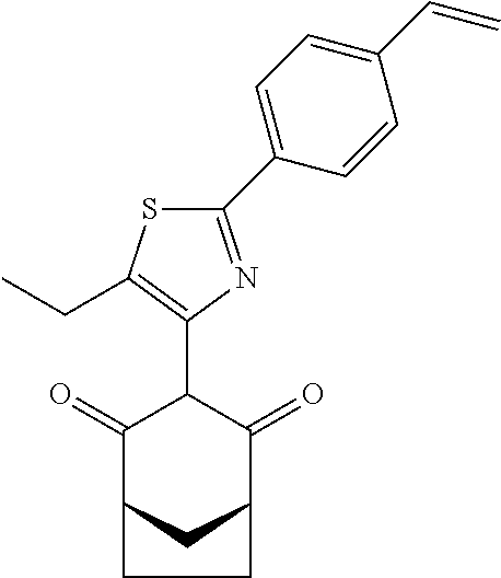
C1(=O)C2CC(C(=O)C1C1=C(CC)SC(C3=CC=C(C=C)C=C3)=N1)CC2
